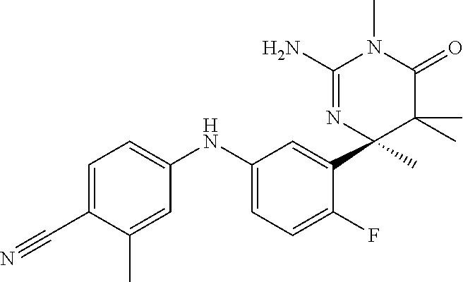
C1(NC2=CC=C(F)C(C3(C)C(C)(C)C(=O)N(C)C(N)=N3)=C2)=CC=C(C#N)C(C)=C1
